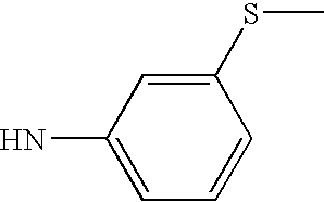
C1=CC=C(N)C=C1SC
